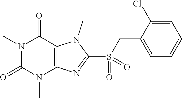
N1(C)C(=O)N(C)C2=C(C1=O)N(C)C(S(=O)(CC1=CC=CC=C1Cl)=O)=N2
